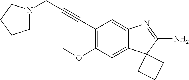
C(#CC1=C(OC)C=C2C(=C1)N=C(N)C21CCC1)CN1CCCC1
